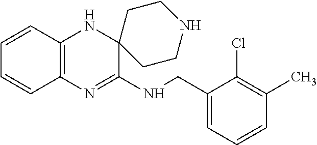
C12=C(N=C(NCC3=CC=CC(C)=C3Cl)C3(N1)CCNCC3)C=CC=C2
